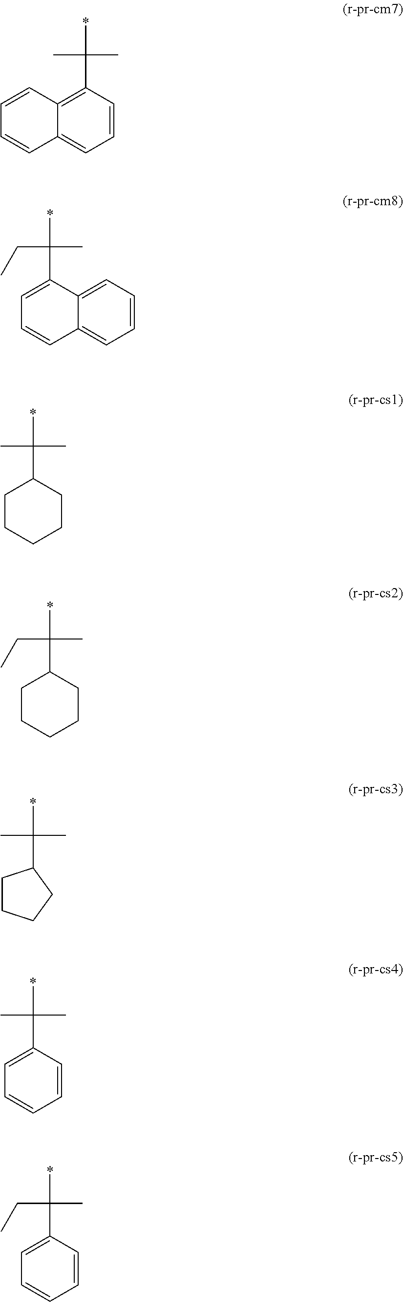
C1(C(*)(C)C)=C2C(=CC=C1)C=CC=C2.C1=C2C(=CC=C1)C=CC=C2C(*)(C)CC.C1CCCCC1C(*)(C)C.C1CCCCC1C(*)(C)CC.C1CCCC1C(*)(C)C.C1=C(C(*)(C)C)C=CC=C1.C1=C(C(*)(C)CC)C=CC=C1
